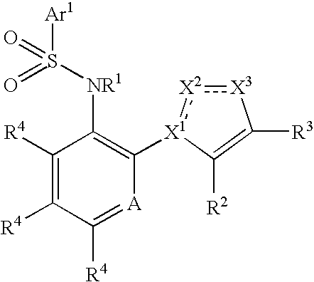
C1([R4])=C([R4])C([R4])=[A]C([X1]2:[X2]:[X3]C([R3])=C2[R2])=C1[NR1]S(=O)([Ar1])=O
